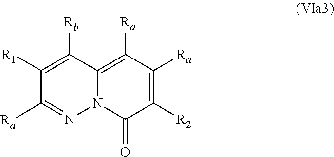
C1([R1])=C([Rb])C2=C([Ra])C([Ra])=C([R2])C(=O)N2N=C1[Ra]
